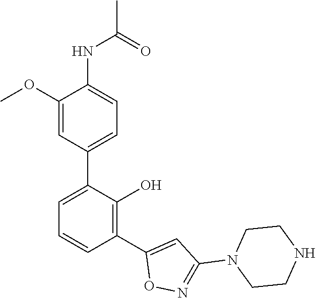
C1(C2=CC=CC(C3=CC(N4CCNCC4)=NO3)=C2O)=CC=C(NC(C)=O)C(OC)=C1
